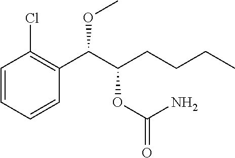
C1=CC=CC(C(C(CCCC)OC(=O)N)OC)=C1Cl
